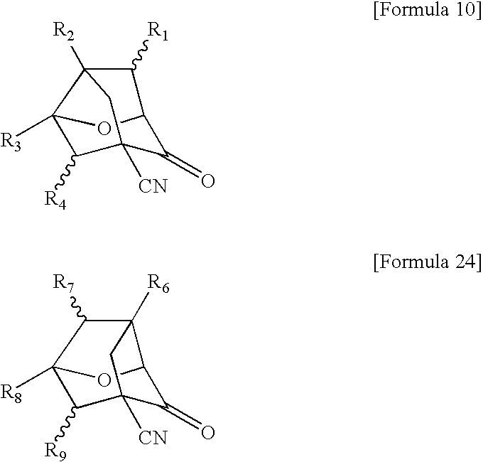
[R8]C12OC3C([R6])(C1[R7])CC([CN])(C3=O)C2[R9].[R3]C12OC3C([R1])C1([R2])CC([CN])(C3=O)C2[R4]
